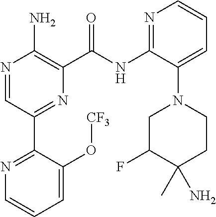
N1=CC(C2=NC=CC=C2O[CF3])=NC(C(NC2=NC=CC=C2N2CC(F)C(C)(N)CC2)=O)=C1N
